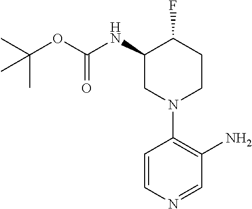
C1=CN=CC(N)=C1N1CCC(F)C(NC(OC(C)(C)C)=O)C1
